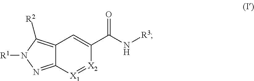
[R1]N1N=C2C(=C1[R2])C=C(C(N[R3])=O)[X2]=[X1]2
